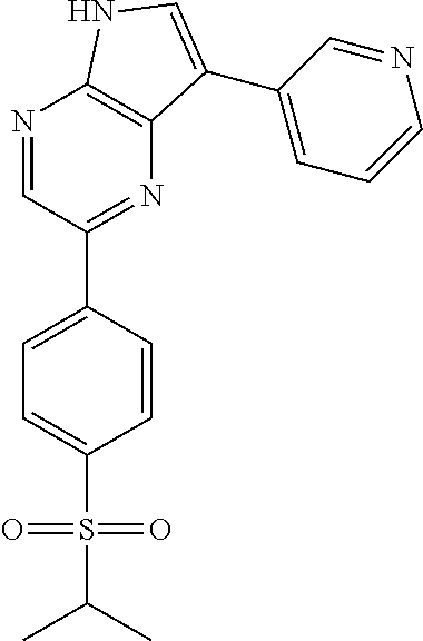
N1=CC(C2=CC=C(S(C(C)C)(=O)=O)C=C2)=NC2=C1NC=C2C1=CC=CN=C1
